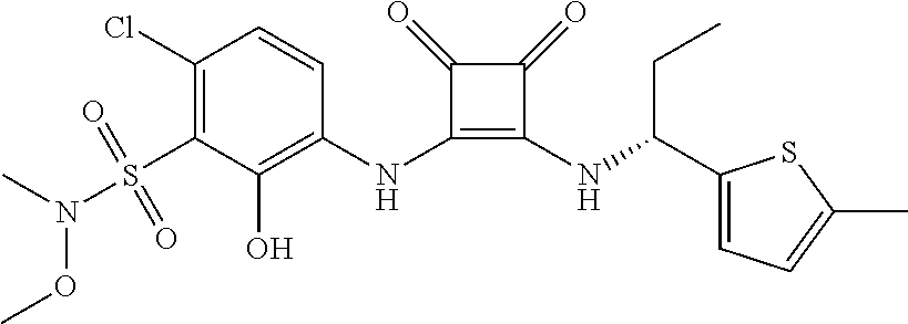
C1(NC2=C(O)C(S(N(OC)C)(=O)=O)=C(Cl)C=C2)=C(NC(CC)C2=CC=C(C)S2)C(=O)C1=O
